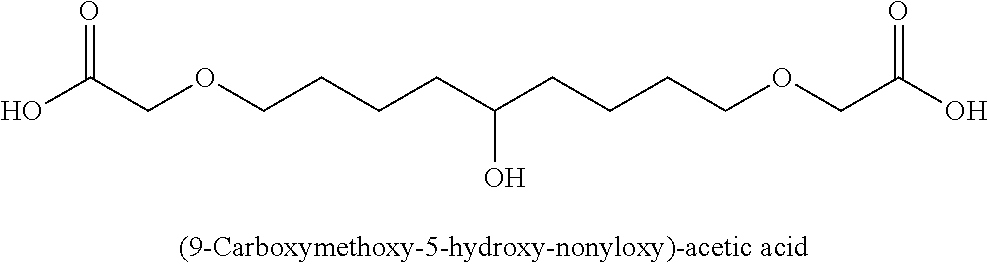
C(COCCCCC(CCCCOCC(=O)O)O)(=O)O
